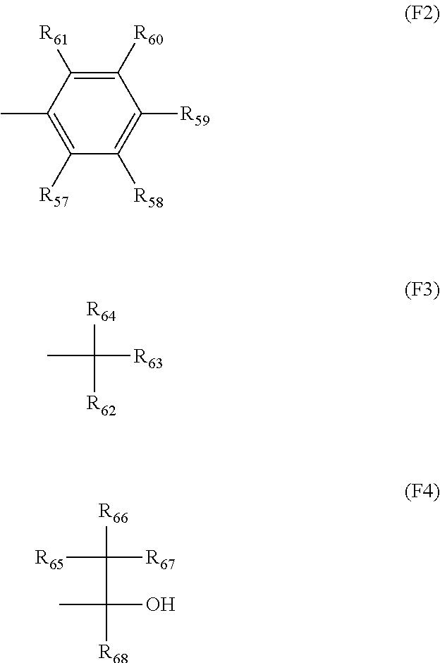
C1([R60])=C([R61])C(C)=C([R57])C([R58])=C1[R59].CC([R63])([R64])[R62].[R65]C([R67])([R66])C([R68])(O)C
